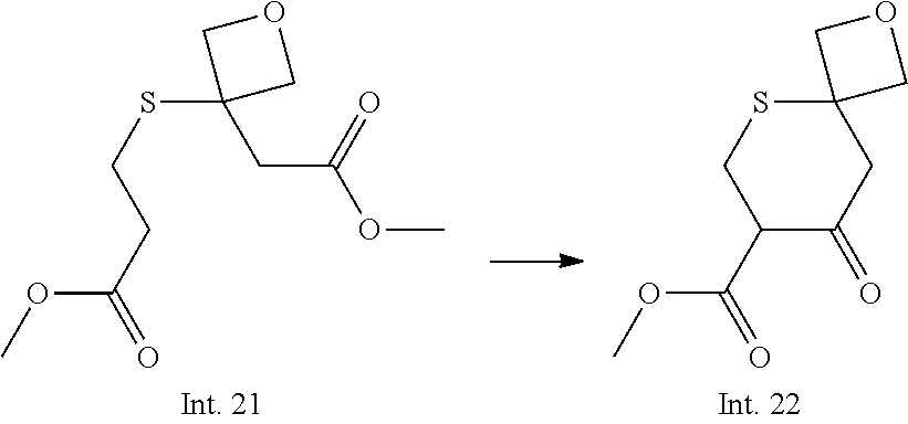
C1(SCCC(=O)OC)(CC(OC)=O)COC1.C12(SCC(C(=O)OC)C(=O)C1)COC2
